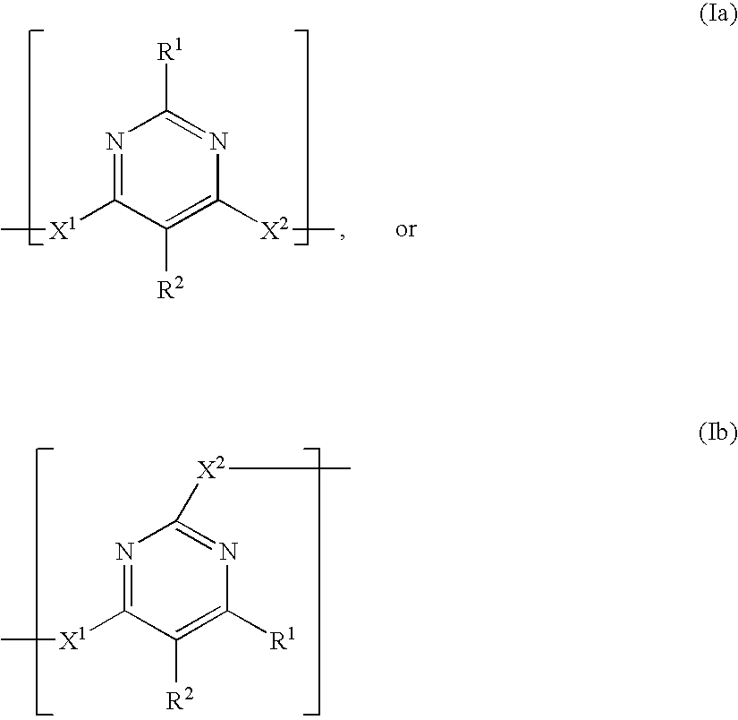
N1=C([X1]C)C([R2])=C([X2]C)N=C1[R1].N1=C([X1]C)C([R2])=C([R1])N=C1[X2]C
